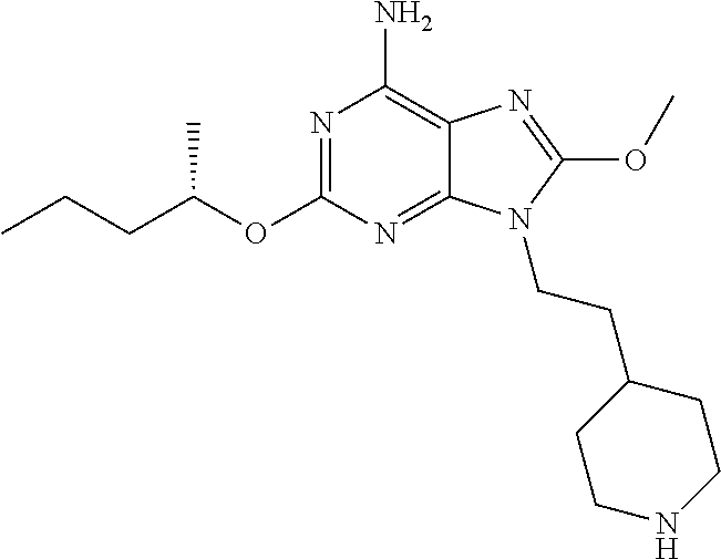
N1=C(OC(CCC)C)N=C2C(=C1N)N=C(OC)N2CCC1CCNCC1
